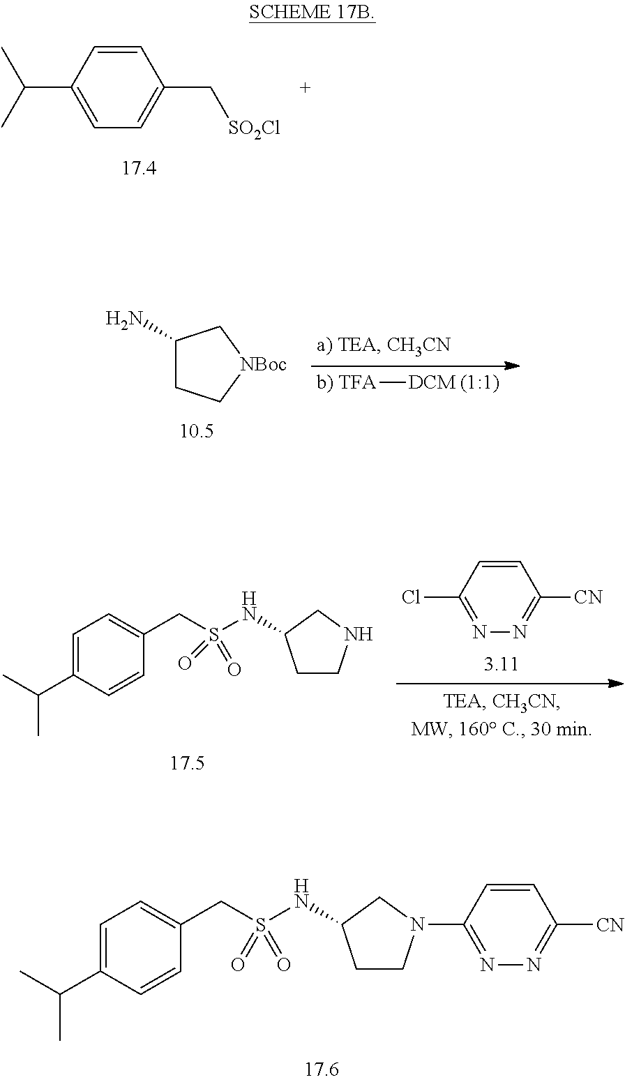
C1=C(C(C)C)C=CC(C[SO2Cl])=C1.N1=C(N2CCC(NS(CC3=CC=C(C(C)C)C=C3)(=O)=O)C2)C=CC([CN])=N1.[b) TFA][DCM (1:1)].C1(N)CC[NBoc]C1.N1=C(Cl)C=CC([CN])=N1.C1(CS(NC2CCNC2)(=O)=O)=CC=C(C(C)C)C=C1
